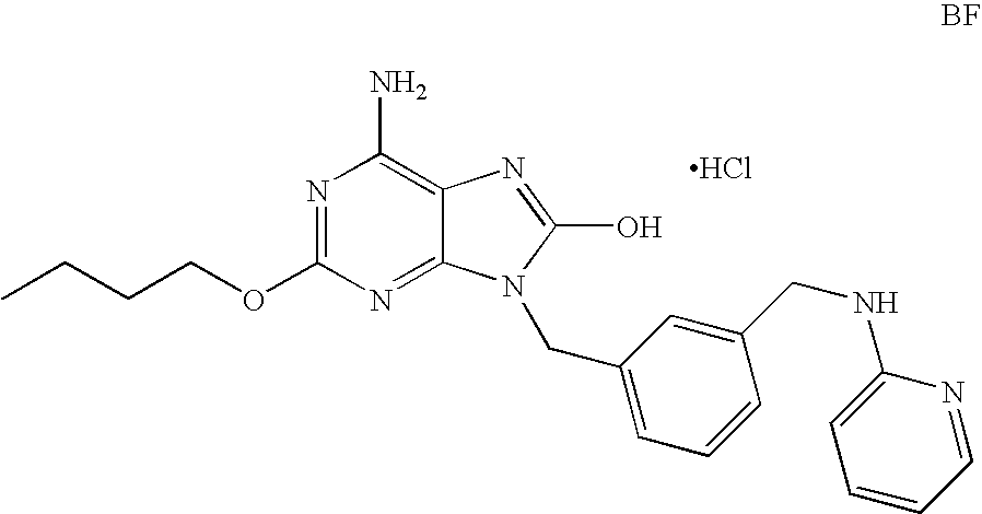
N1=C(OCCCC)N=C2C(=C1N)N=C(O)N2CC1=CC=CC(CNC2=CC=CC=N2)=C1.Cl
